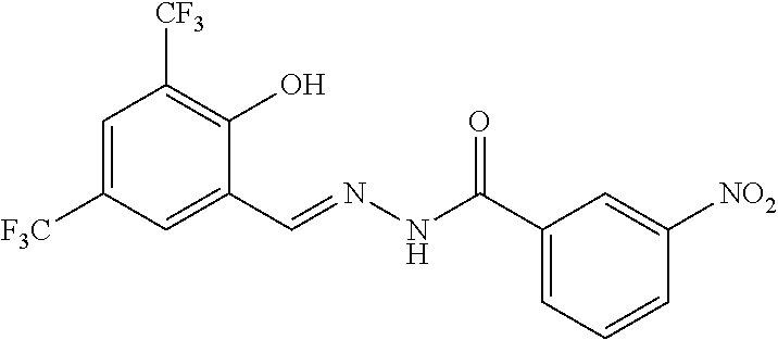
C1=C([F3C])C=C(C=NNC(C2=CC=CC([NO2])=C2)=O)C(O)=C1[CF3]
